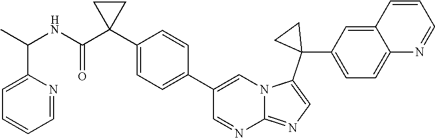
C1(C2(C(NC(C)C3=CC=CC=N3)=O)CC2)=CC=C(C2=CN3C(=NC=C3C3(C4=CC=C5C(=C4)C=CC=N5)CC3)N=C2)C=C1
